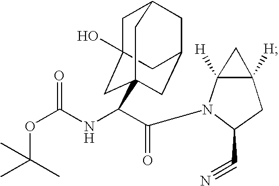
C12(O)CC3CC(C1)CC(C(NC(OC(C)(C)C)=O)C(N1C(C#N)CC4([H])C1([H])C4)=O)(C2)C3
